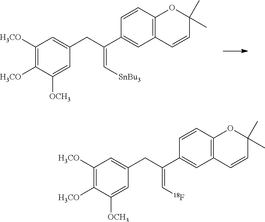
C1([H3CO])=C([H3CO])C=C(CC(C2=CC3=C(C=C2)OC(C)(C)C=C3)=C[SnBu3])C=C1[OCH3].C1([H3CO])=C([H3CO])C=C(CC(C2=CC3=C(C=C2)OC(C)(C)C=C3)=C[18F])C=C1[OCH3]
